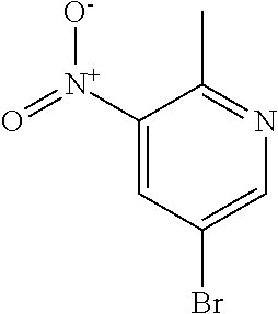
C1([N+](=O)[O-])=CC(Br)=CN=C1C
